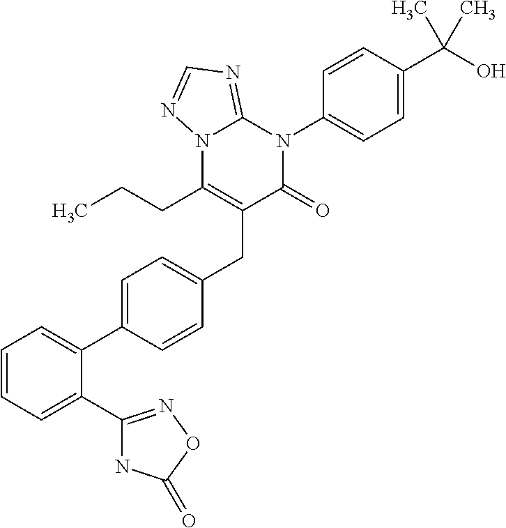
C1=CC=C(C2=NOC(=O)N2)C(C2=CC=C(CC3=C(CCC)N4C(=NC=N4)N(C4=CC=C(C(O)(C)C)C=C4)C3=O)C=C2)=C1
